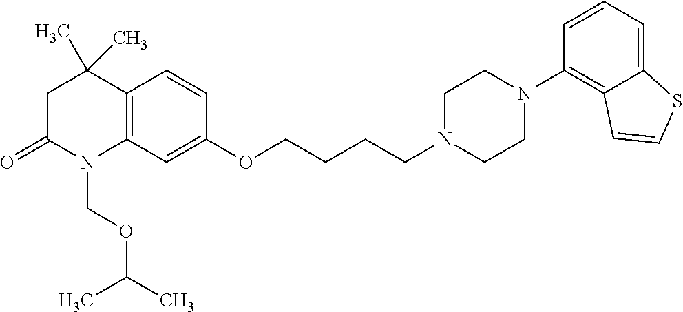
C12=C(C=C(OCCCCN3CCN(C4=C5C(=CC=C4)SC=C5)CC3)C=C1)N(COC(C)C)C(=O)CC2(C)C
